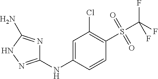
C1(NC2=CC(Cl)=C(S(C(F)(F)F)(=O)=O)C=C2)=NNC(N)=N1
